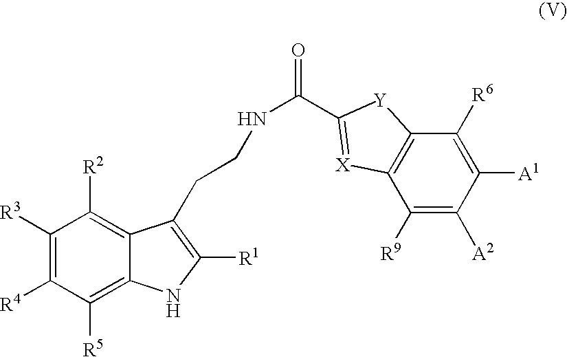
C1([R3])=C([R4])C([R5])=C2C(=C1[R2])C(CCNC(=O)C1=[X]C3=C(C([R6])=C([A1])C([A2])=C3[R9])[Y]1)=C([R1])N2
